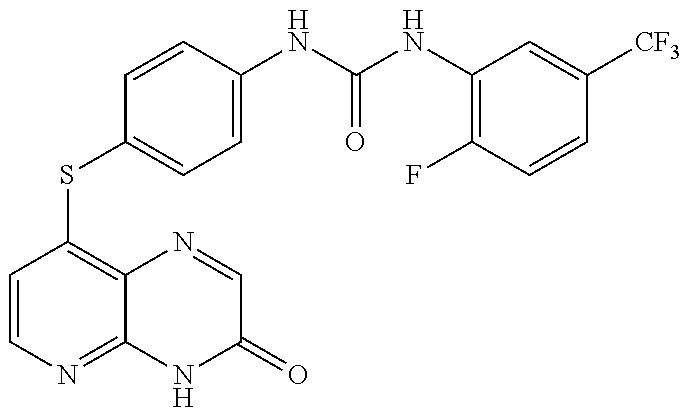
C1=CN=C2C(=C1SC1=CC=C(NC(=O)NC3=C(F)C=CC([CF3])=C3)C=C1)N=CC(=O)N2
